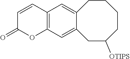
C12=C(C=C3C(=C1)CCCCC([OTIPS])C3)OC(=O)C=C2
